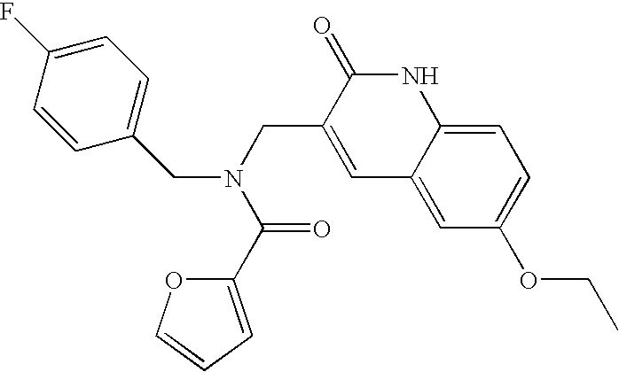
C1=CC(F)=CC=C1CN(CC1=CC2=CC(OCC)=CC=C2NC1=O)C(=O)C1=CC=CO1
